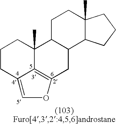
C1CC2=COC3=C2C(C)(C1)C1C(C3)C2C(C)(CC1)CCC2
